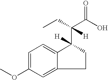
COC1=CC=C2C(=C1)CCC2(C(C(O)=O)(CC)[H])[H]
